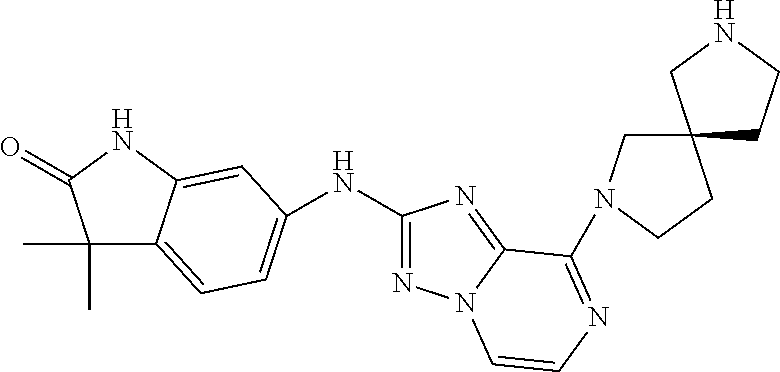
C1(C)(C)C2=CC=C(NC3=NN4C(=N3)C(N3CC5(CC3)CCNC5)=NC=C4)C=C2NC1=O
